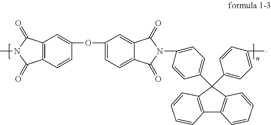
C12=C(C=CC(OC3=CC=C4C(=C3)C(=O)N(C3=CC=C(C5(C6=CC=C(C)C=C6)C6=C(C7=C5C=CC=C7)C=CC=C6)C=C3)C4=O)=C1)C(=O)N(C)C2=O
